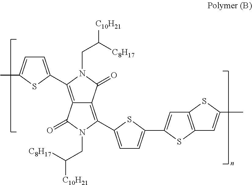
CC1=CC=C(C2=C3C(=C(C4=CC=C(C5=CC6=C(S5)C=C(C)S6)S4)N(CC([C8H17])[C10H21])C3=O)C(=O)N2CC([C8H17])[C10H21])S1
